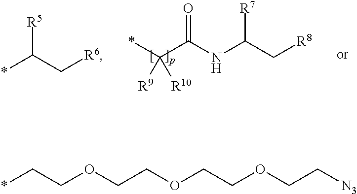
N(C(C[R8])[R7])C(C(*)([R9])[R10])=O.*C(C[R6])[R5].*CCOCCOCCOCC[N3]
